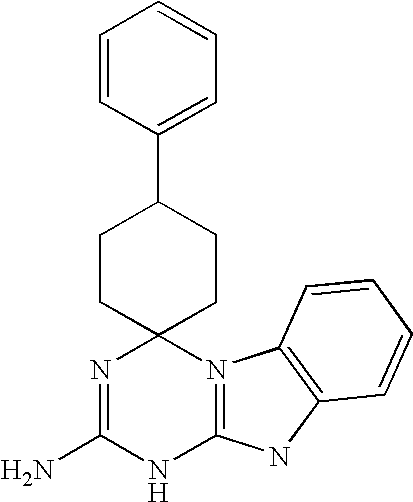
C1=CC(C2CCC3(CC2)N=C(N)NC2=N3C3=C(N2)C=CC=C3)=CC=C1
